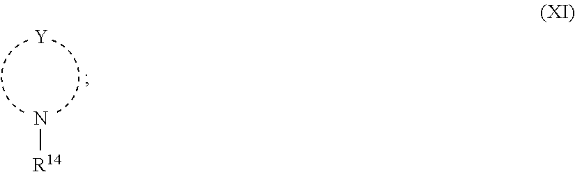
[Y].N[R14]
